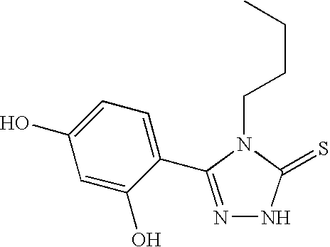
C(CCC)N1C(=S)NN=C1C1=CC=C(O)C=C1O
